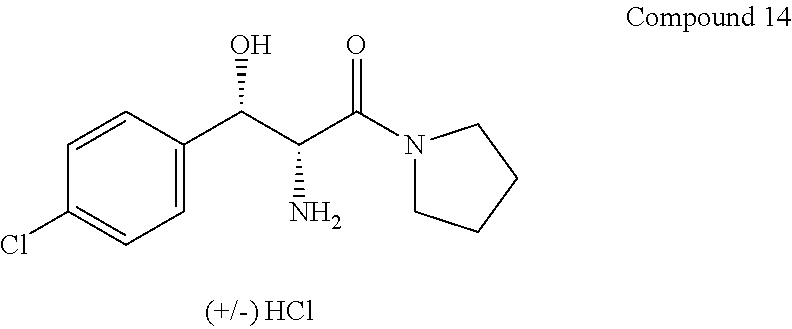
ClC1=CC=C(C(C(C(N2CCCC2)=O)N)O)C=C1
